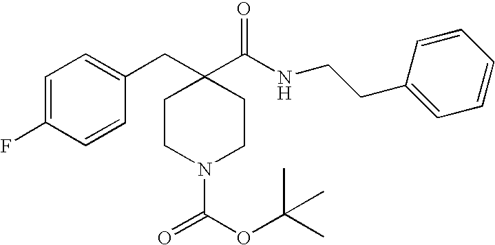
C1=C(F)C=CC(CC2(C(=O)NCCC3=CC=CC=C3)CCN(C(OC(C)(C)C)=O)CC2)=C1
